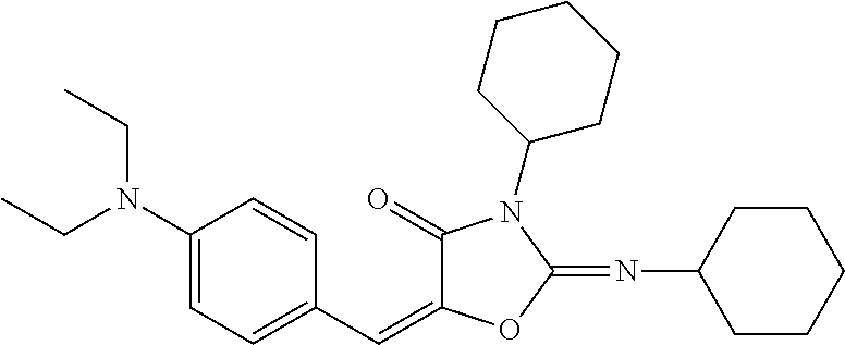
C1(N(CC)CC)=CC=C(C=C2C(=O)N(C3CCCCC3)C(=NC3CCCCC3)O2)C=C1
